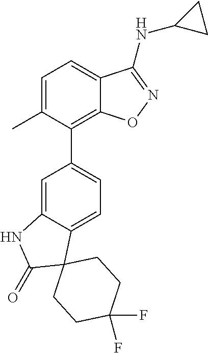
C1=C(C)C(C2=CC=C3C(=C2)NC(=O)C32CCC(F)(F)CC2)=C2C(=C1)C(NC1CC1)=NO2
